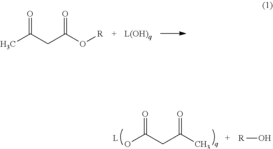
O=C(CC(O[R])=O)C.O=C(CC(C)=O)O.[R]O
